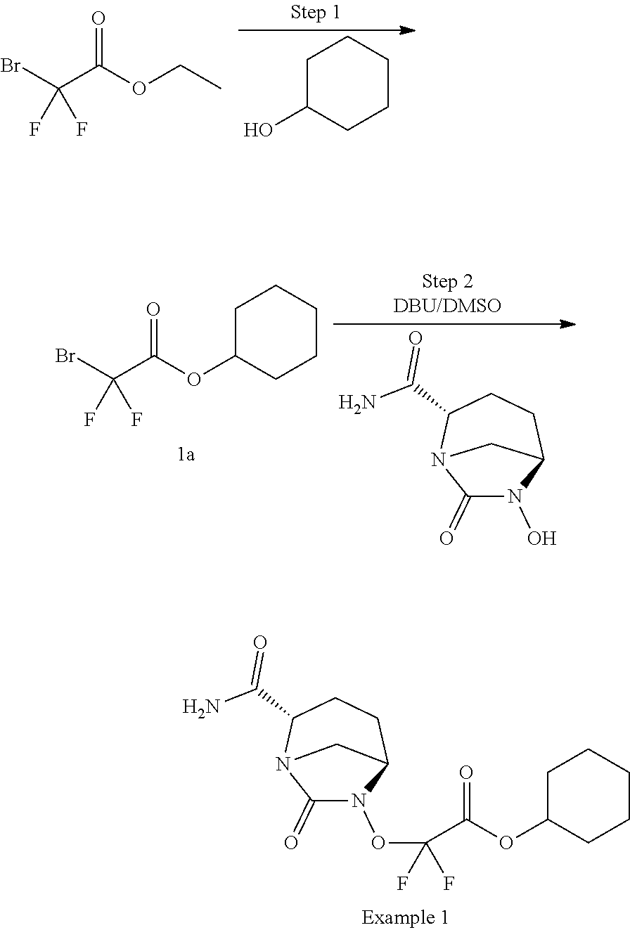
C1(=O)N(OC(C(OC2CCCCC2)=O)(F)F)C2CCC(C(N)=O)N1C2.C1C(O)CCCC1.BrC(C(OCC)=O)(F)F.BrC(C(OC1CCCCC1)=O)(F)F.C1(=O)N(O)C2CCC(C(N)=O)N1C2
